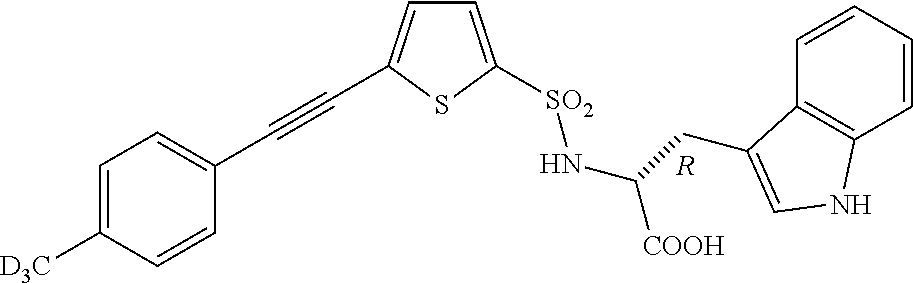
C1=C([SO2]NC([COOH])CC2=CNC3=C2C=CC=C3)SC(C#CC2=CC=C([D3C])C=C2)=C1.[R]
